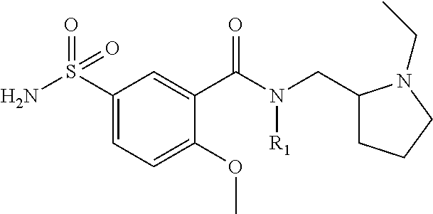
C1(S(N)(=O)=O)=CC=C(OC)C(C(N(CC2CCCN2CC)[R1])=O)=C1
